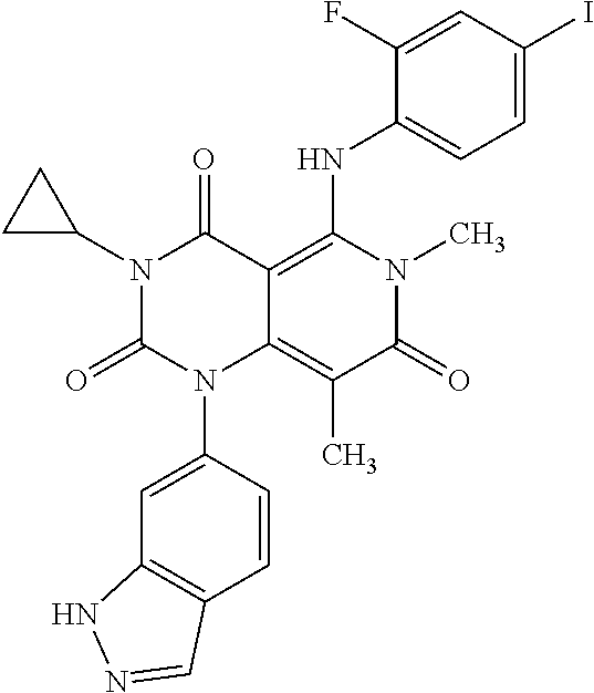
C1=CC(N2C3=C(C)C(=O)N(C)C(NC4=CC=C(I)C=C4F)=C3C(=O)N(C3CC3)C2=O)=CC2=C1C=NN2
